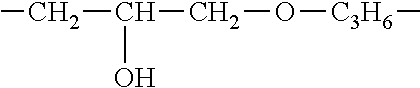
C(C)C(O)CO[C3H6]C
